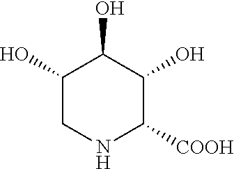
C1(O)CNC([COOH])C(O)C1O
